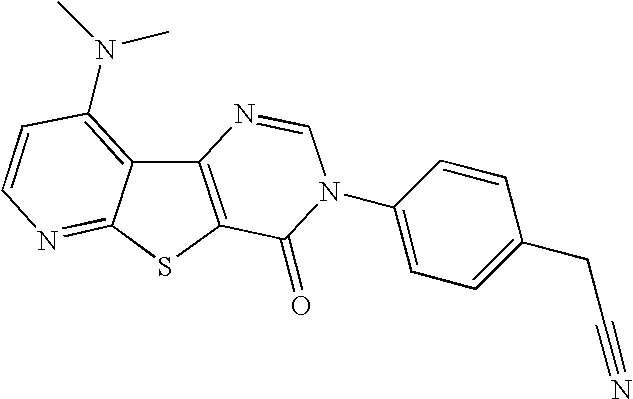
C12=C(SC3=NC=CC(N(C)C)=C13)C(=O)N(C1=CC=C(CC#N)C=C1)C=N2
